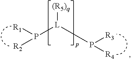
[(R5)q][L](P([R3])[R4])P([R1])[R2]
